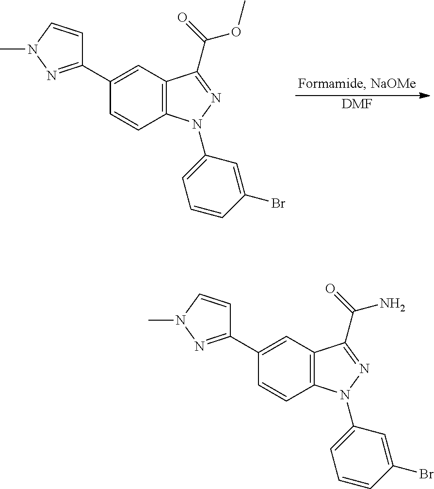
C12=C(C=C(C3=NN(C)C=C3)C=C1)C(C(OC)=O)=NN2C1=CC=CC(Br)=C1.[DMF].C12=C(C=C(C3=NN(C)C=C3)C=C1)C(C(N)=O)=NN2C1=CC=CC(Br)=C1
